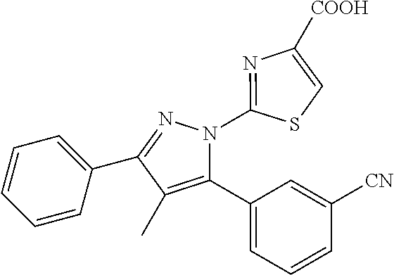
C1=CC=C(C2=NN(C3=NC([COOH])=CS3)C(C3=CC=CC([CN])=C3)=C2C)C=C1
